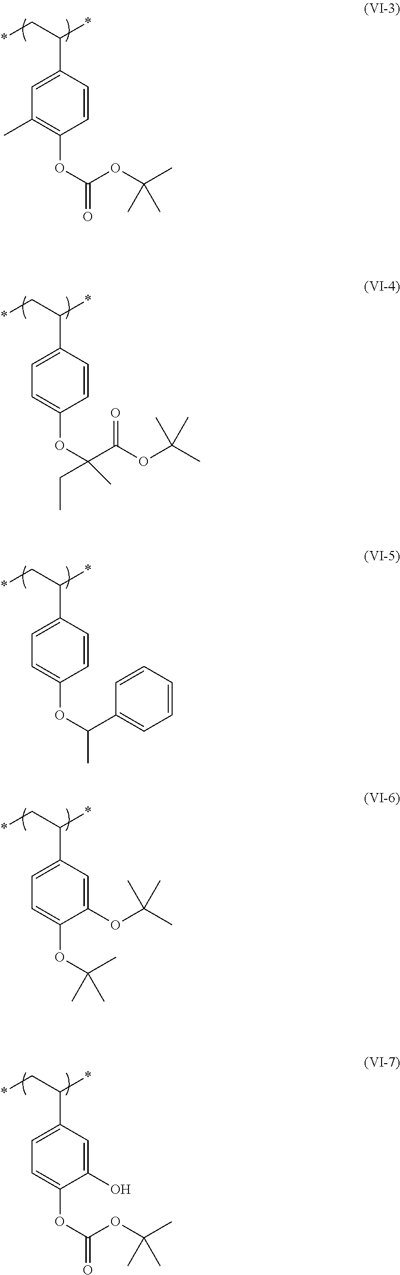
C1=CC(C(C*)*)=CC(C)=C1OC(=O)OC(C)(C)C.C1=CC(C(C*)*)=CC=C1OC(C)(C(OC(C)(C)C)=O)CC.C1=CC(C(C*)*)=CC=C1OC(C)C1=CC=CC=C1.C1(OC(C)(C)C)=CC(C(C*)*)=CC=C1OC(C)(C)C.C1(O)=CC(C(C*)*)=CC=C1OC(=O)OC(C)(C)C
